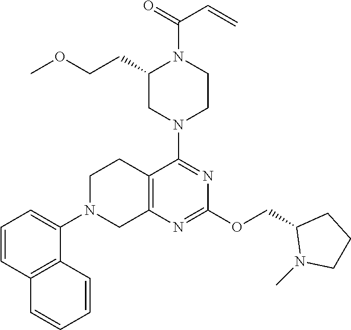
C12=C(N=C(OCC3N(C)CCC3)N=C1N1CCN(C(C=C)=O)C(CCOC)C1)CN(C1=CC=CC3=C1C=CC=C3)CC2
